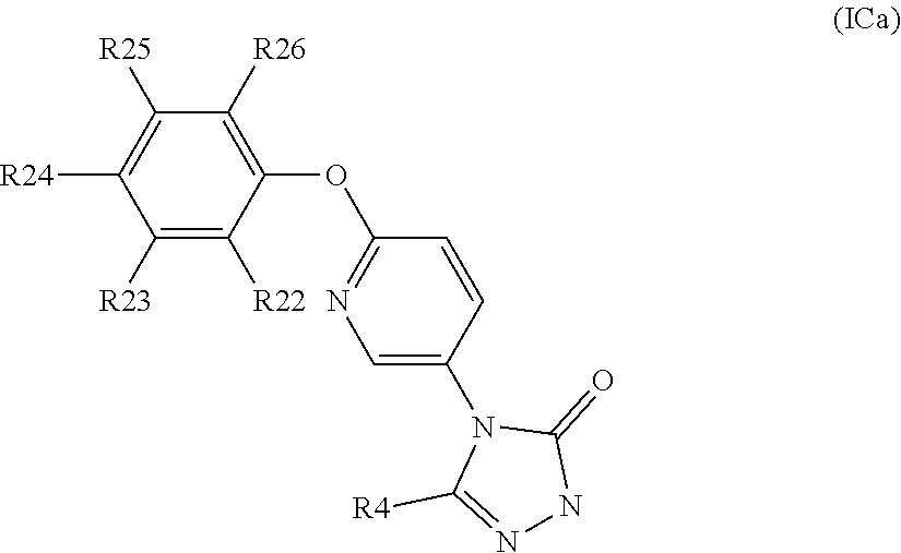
C1([R23])=C([R22])C(OC2=NC=C(N3C([R4])=NNC3=O)C=C2)=C([R26])C([R25])=C1[R24]
